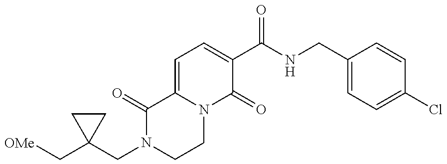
[OMe]CC1(CN2CCN3C(=CC=C(C(NCC4=CC=C(Cl)C=C4)=O)C3=O)C2=O)CC1
